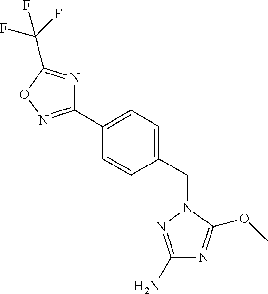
C1(C2=CC=C(CN3N=C(N)N=C3OC)C=C2)=NOC(C(F)(F)F)=N1
